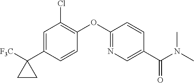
C1=C(C2([F3C])CC2)C=CC(OC2=NC=C(C(N(C)C)=O)C=C2)=C1Cl
